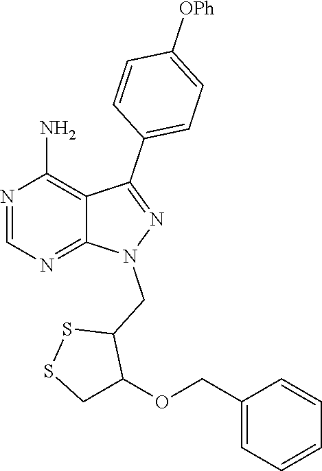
N1=CN=C2C(=C1N)C(C1=CC=C([OPh])C=C1)=NN2CC1SSCC1OCC1=CC=CC=C1
